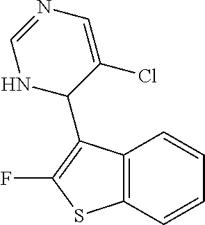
C12=C(C=CC=C1)SC(F)=C2C1C(Cl)=CN=CN1
